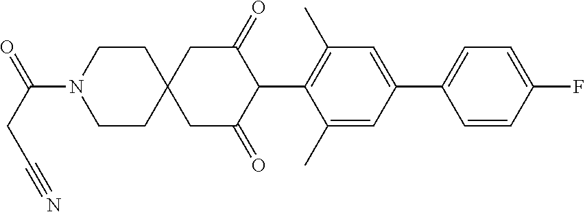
C1(C)=CC(C2=CC=C(F)C=C2)=CC(C)=C1C1C(=O)CC2(CC1=O)CCN(C(CC#N)=O)CC2
